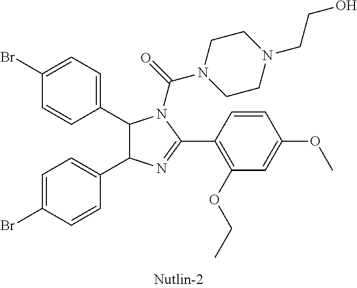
C1(C2C(C3=CC=C(Br)C=C3)N=C(C3=C(OCC)C=C(OC)C=C3)N2C(N2CCN(CCO)CC2)=O)=CC=C(Br)C=C1
